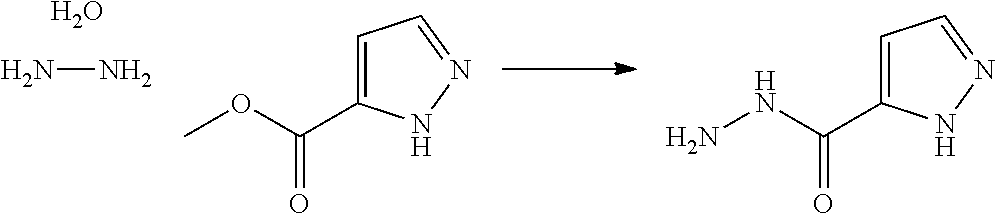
COC(=O)C1=CC=NN1.NNC(=O)C1=CC=NN1.O.NN
